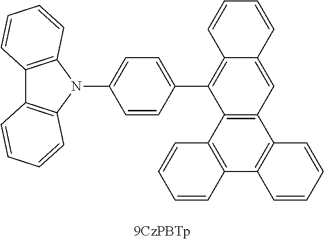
C12=C(N(C3=CC=C(C4=C5C(=CC6=C4C4=C(C7=C6C=CC=C7)C=CC=C4)C=CC=C5)C=C3)C3=C1C=CC=C3)C=CC=C2
